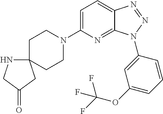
C1=C(N2CCC3(CC2)NCC(=O)C3)N=C2C(=C1)N=NN2C1=CC(OC(F)(F)F)=CC=C1
